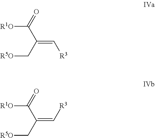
[R1O]C(C(C[R5O])=C[R3])=O.[R1O]C(C(C[R5O])=C[R3])=O
